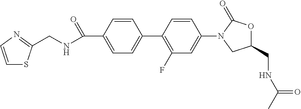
C(C1=CC=C(C2=C(F)C=C(N3CC(CNC(C)=O)OC3=O)C=C2)C=C1)(NCC1=NC=CS1)=O
